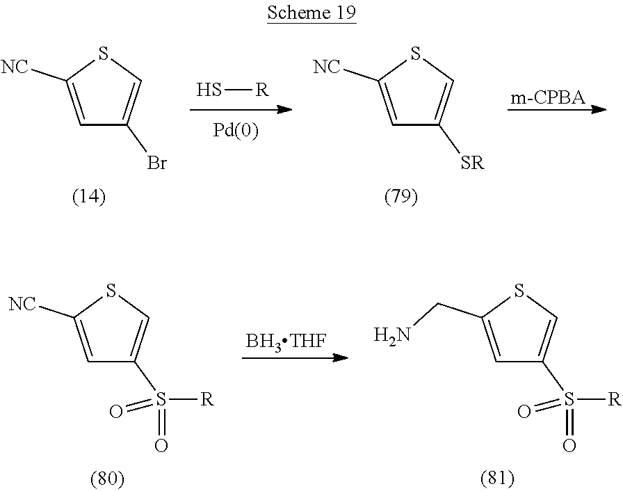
C1=C([NC])SC=C1Br.C1=C([NC])SC=C1[SR].[m-CPBA].S[R].[BH3THF].C1=C([NC])SC=C1S(=O)([R])=O.C1=C(CN)SC=C1S(=O)([R])=O
